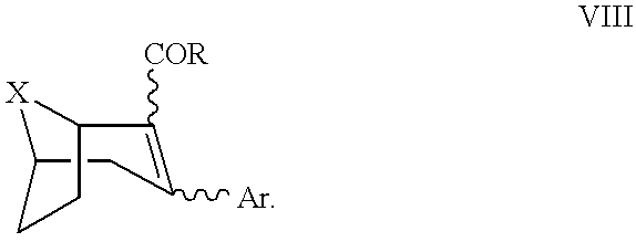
[X]1C2CC([Ar])=C([COR])C1CCC2
